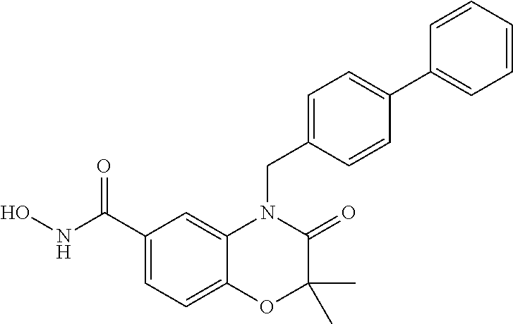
C1(C(NO)=O)=CC=C2C(=C1)N(CC1=CC=C(C3=CC=CC=C3)C=C1)C(=O)C(C)(C)O2
